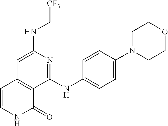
C1(NC[CF3])=CC2=C(C(NC3=CC=C(N4CCOCC4)C=C3)=N1)C(=O)NC=C2
